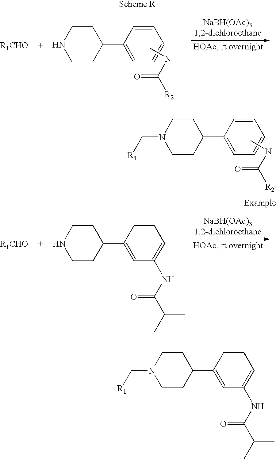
C1CC(C2=CC=CC=C2)CCN1.CNC([R2])=O.C1CC(C2=CC=CC=C2)CCN1C[R1].CNC([R2])=O.C1CC(C2=CC(NC(C(C)C)=O)=CC=C2)CCN1.C1CC(C2=CC(NC(C(C)C)=O)=CC=C2)CCN1C[R1]
